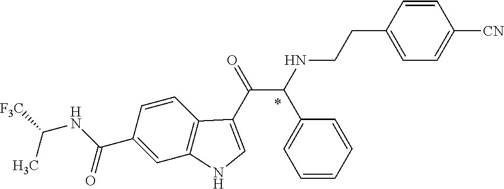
C1(C(NC([F3C])C)=O)=CC2=C(C=C1)C(C(=O)C(NCCC1=CC=C([CN])C=C1)C1=CC=CC=C1)=CN2
